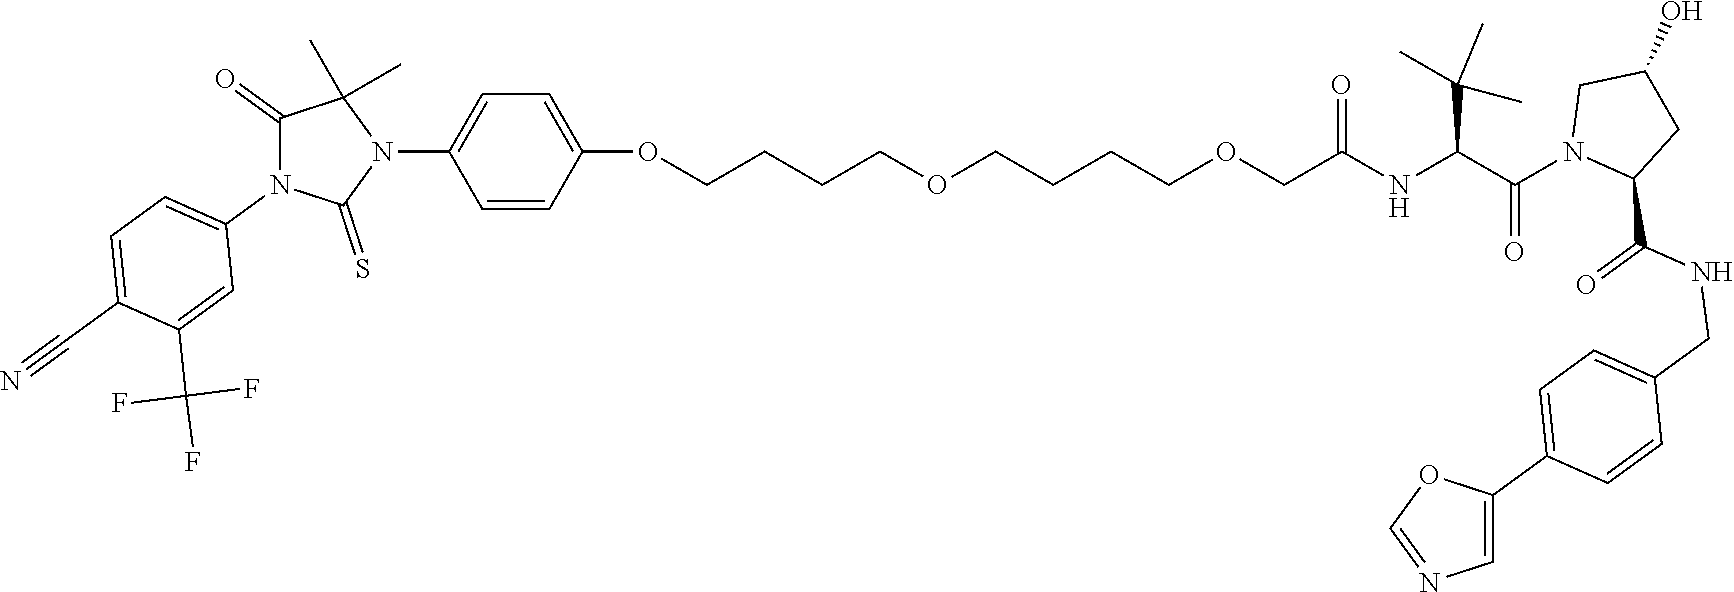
C(NC(C(N1CC(O)CC1C(NCC1=CC=C(C2=CN=CO2)C=C1)=O)=O)C(C)(C)C)(=O)COCCCCOCCCCOC1=CC=C(N2C(C)(C)C(=O)N(C3=CC=C(C#N)C(C(F)(F)F)=C3)C2=S)C=C1
